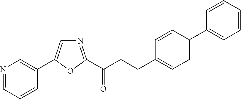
N1=CC=CC(C2=CN=C(C(CCC3=CC=C(C4=CC=CC=C4)C=C3)=O)O2)=C1
